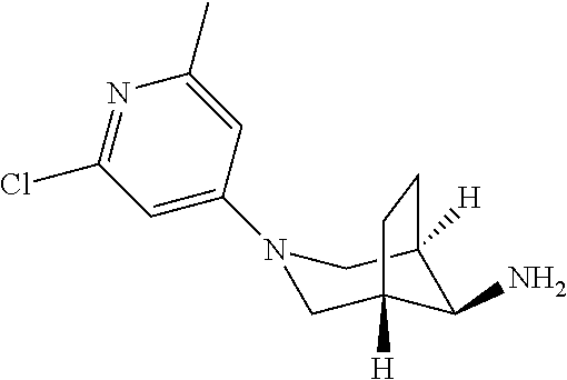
C1(N2CC3([H])C(N)C([H])(C2)CC3)=CC(Cl)=NC(C)=C1
